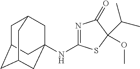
C1C2CC3CC(NC4=NC(=O)C(OC)(C(C)C)S4)(CC1C3)C2
